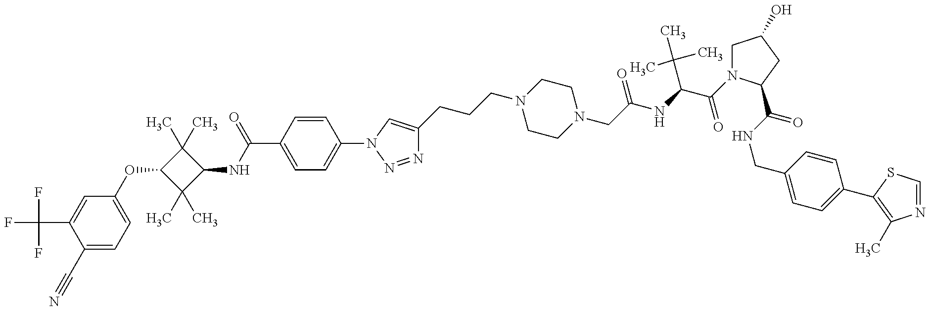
C1(C#N)=CC=C(OC2C(C)(C)C(NC(C3=CC=C(N4C=C(CCCN5CCN(CC(=O)NC(C(=O)N6CC(O)CC6C(NCC6=CC=C(C7=C(C)N=CS7)C=C6)=O)C(C)(C)C)CC5)N=N4)C=C3)=O)C2(C)C)C=C1C(F)(F)F
